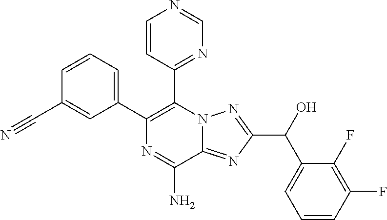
C1=CC(C#N)=CC(C2=C(C3=NC=NC=C3)N3C(=NC(C(O)C4=CC=CC(F)=C4F)=N3)C(N)=N2)=C1
